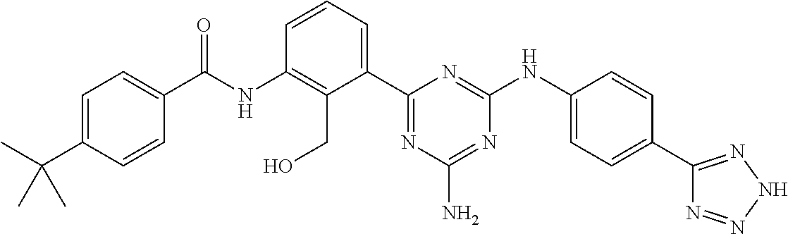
C1(NC(C2=CC=C(C(C)(C)C)C=C2)=O)=C(CO)C(C2=NC(N)=NC(NC3=CC=C(C4=NNN=N4)C=C3)=N2)=CC=C1
